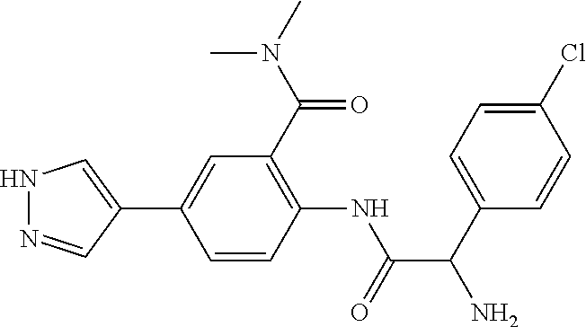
N1N=CC(C2=CC(C(N(C)C)=O)=C(NC(C(N)C3=CC=C(Cl)C=C3)=O)C=C2)=C1
